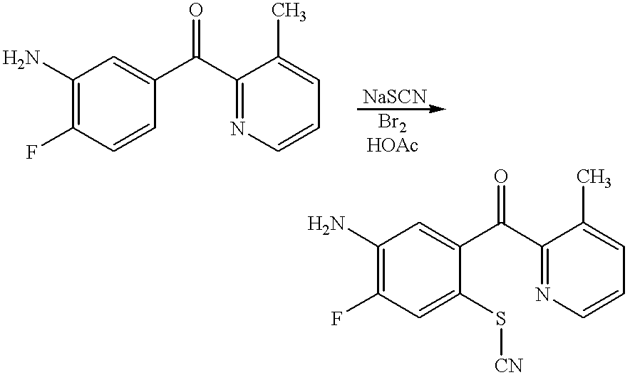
C1(N)=C(F)C=CC(C(C2=NC=CC=C2C)=O)=C1.C1(N)=C(F)C=C(S[CN])C(C(C2=NC=CC=C2C)=O)=C1
